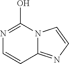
N1=C(O)N2C(=NC=C2)C=C1
